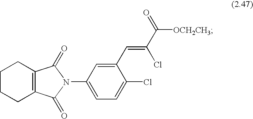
C1(C=C(Cl)C([OCH2CH3])=O)=CC(N2C(=O)C3=C(C2=O)CCCC3)=CC=C1Cl
